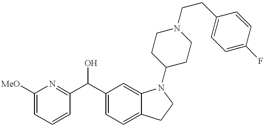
C1([MeO])=CC=CC(C(C2=CC=C3C(=C2)N(C2CCN(CCC4=CC=C(F)C=C4)CC2)CC3)O)=N1
